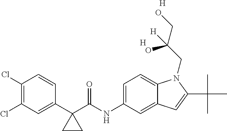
C1(C2(C(NC3=CC=C4C(=C3)C=C(C(C)(C)C)N4CC(CO)(O)[H])=O)CC2)=CC(Cl)=C(Cl)C=C1.[H].[H]
